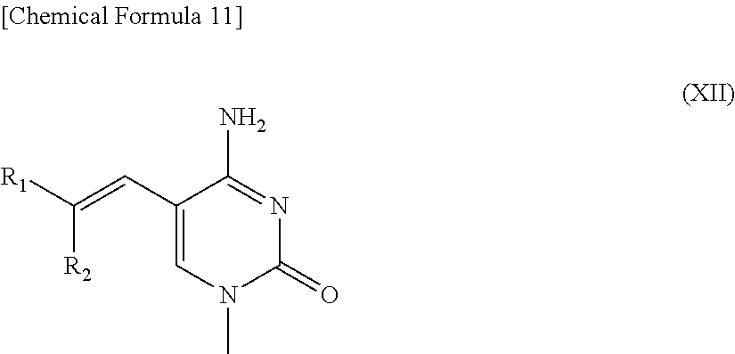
C1(C=C([R1])[R2])=CN(C)C(=O)N=C1N
